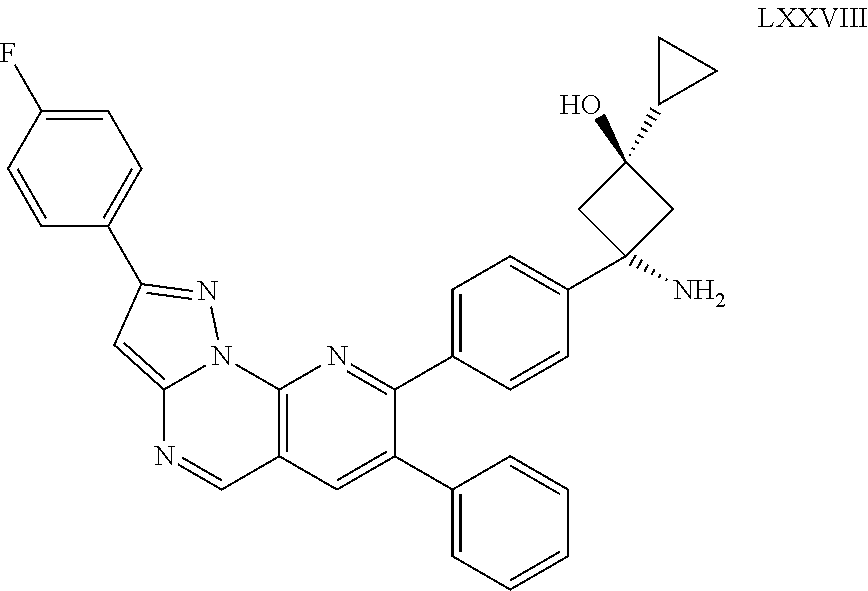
C12=CC(C3=CC=C(F)C=C3)=NN1C1=C(C=N2)C=C(C2=CC=CC=C2)C(C2=CC=C(C3(N)CC(O)(C4CC4)C3)C=C2)=N1
